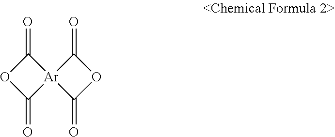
C1(=O)[Ar]2(C(=O)O1)C(=O)OC2=O
